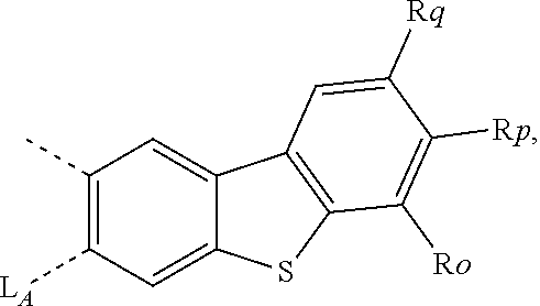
C1([LA])=C(C)C=C2C(=C1)SC1=C2C=C([Rq])C([Rp])=C1[Ro]
